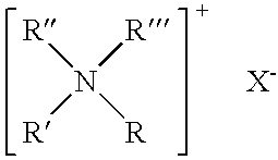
[R]N([R])([R])[R].[X-]
